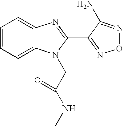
C1=CC=C2C(=C1)N=C(C1=NON=C1N)N2CC(NC)=O
